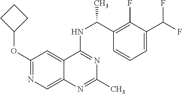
C1(OC2CCC2)=NC=C2C(=C1)C(NC(C1=C(F)C(C(F)F)=CC=C1)C)=NC(C)=N2
